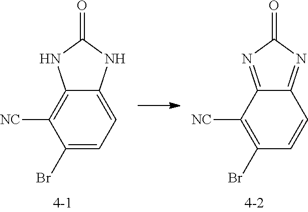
C1(Br)=CC=C2C(=C1[NC])NC(=O)N2.C1(Br)=C([NC])C2=NC(=O)N=C2C=C1
